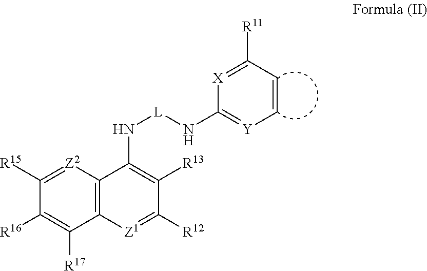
C1=C[Y]=C(N[L]NC2=C([R13])C([R12])=[Z1]C3=C2[Z2]=C([R15])C([R16])=C3[R17])[X]=C1[R11]
